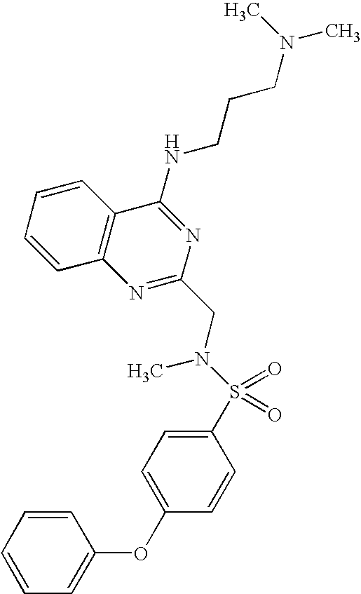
C1=CC2=C(C=C1)C(NCCCN(C)C)=NC(CN(S(=O)(=O)C1=CC=C(OC3=CC=CC=C3)C=C1)C)=N2
